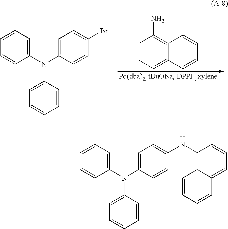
C1=CC=C(N(C2=CC=C(Br)C=C2)C2=CC=CC=C2)C=C1.C1=CC=C2C(=C1N)C=CC=C2.C1=CC=C(N(C2=CC=C(NC3=C4C(=CC=C3)C=CC=C4)C=C2)C2=CC=CC=C2)C=C1
